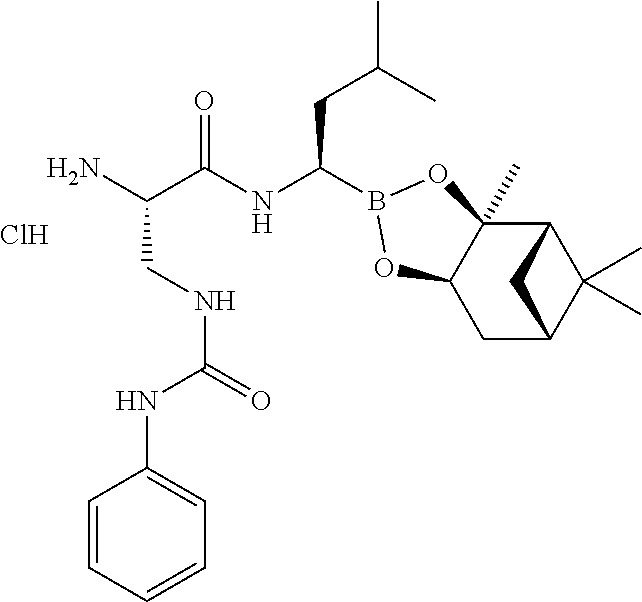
Cl.C(C(NC(CC(C)C)B1OC2(C)C3C(C)(C)C(CC2O1)C3)=O)(N)CNC(=O)NC1=CC=CC=C1
